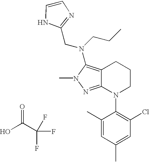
C12=C(N(CCC)CC3=NC=CN3)N(C)N=C1N(C1=C(Cl)C=C(C)C=C1C)CCC2.O=C(C(F)(F)F)O
